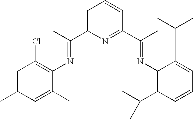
C1=C(C)C=C(C)C(N=C(C2=CC=CC(C(C)=NC3=C(C(C)C)C=CC=C3C(C)C)=N2)C)=C1Cl
